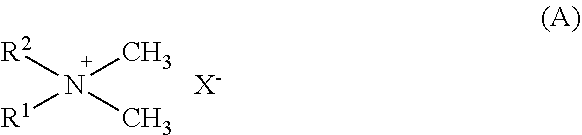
[R2]N(C)([R1])C.[X-]
